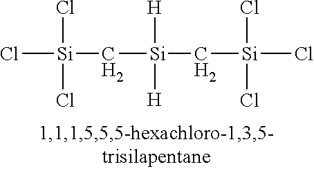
Cl[Si](Cl)(Cl)C[Si]([H])([H])C[Si](Cl)(Cl)Cl
